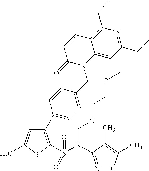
C1(C2=CC=C(CN3C4=CC(CC)=NC(CC)=C4C=CC3=O)C=C2)=C(S(=O)(N(COCCOC)C2=NOC(C)=C2C)=O)SC(C)=C1
